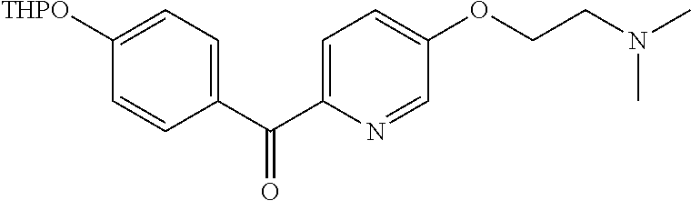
C1=C(C(C2=CC=C([THPO])C=C2)=O)N=CC(OCCN(C)C)=C1
